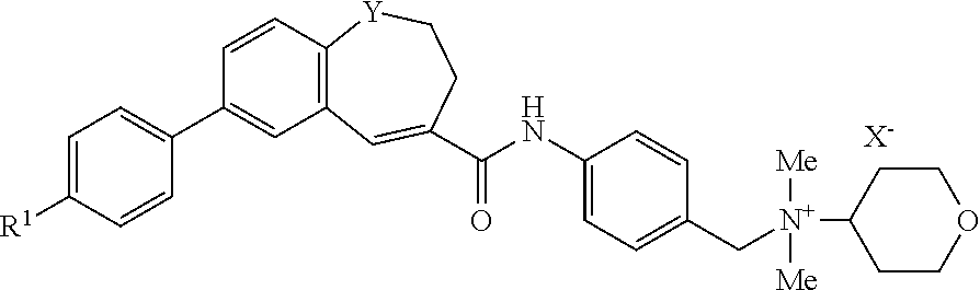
C1=C([R1])C=CC(C2=CC3=C(C=C2)[Y]CCC(C(=O)NC2=CC=C(C[N+]([Me])([Me])C4CCOCC4)C=C2)=C3)=C1.[X-]
